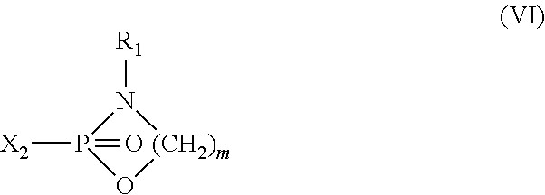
[R1]N1P([X2])(=O)O[(CH2)m]1
